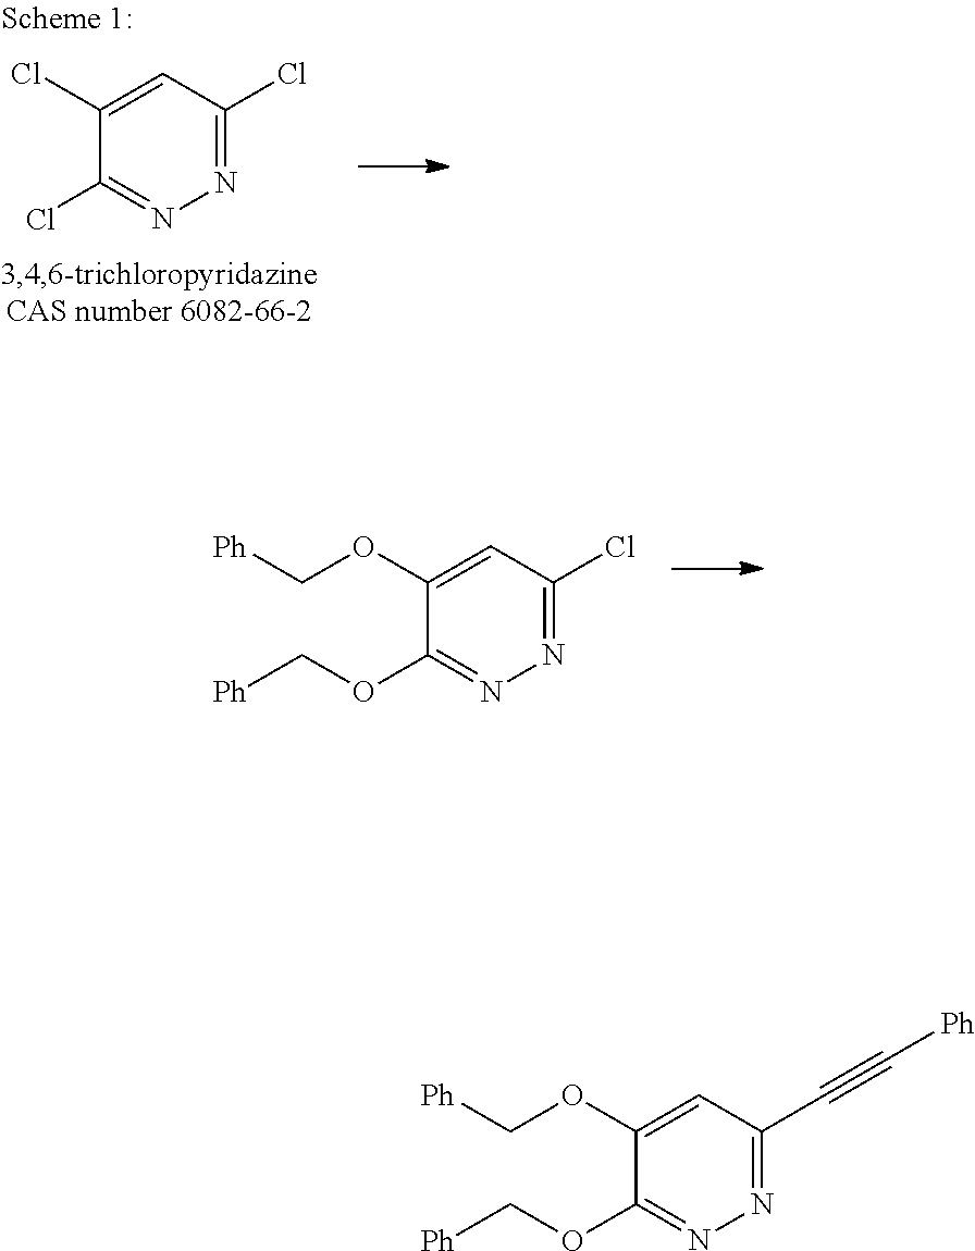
C1(Cl)=CC(Cl)=NN=C1Cl.C1(OC[Ph])=CC(Cl)=NN=C1OC[Ph].C1(OC[Ph])=CC(C#C[Ph])=NN=C1OC[Ph]
